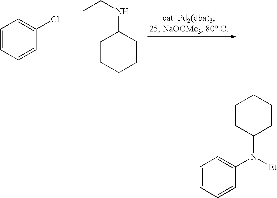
C1=CC=CC(Cl)=C1.CCNC1CCCCC1.C1CC(N([Et])C2=CC=CC=C2)CCC1
